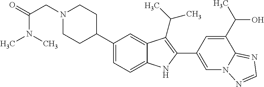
C1(C2CCN(CC(=O)N(C)C)CC2)=CC=C2C(=C1)C(C(C)C)=C(C1=CN3C(=NC=N3)C(C(C)O)=C1)N2
